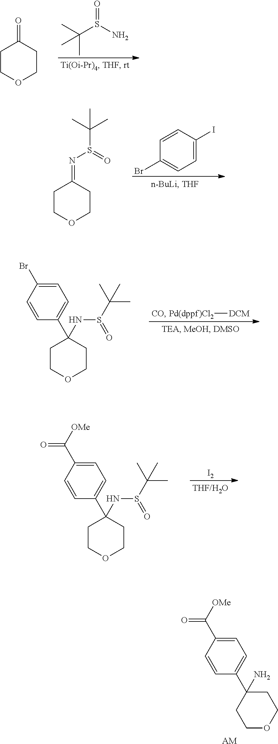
O=S(N)C(C)(C)C.C1COCCC1=O.C1=C(I)C=CC(Br)=C1.C1COCCC1=NS(C(C)(C)C)=O.[Pd(dppf)Cl2][DCM].C1=C(Br)C=CC(C2(NS(=O)C(C)(C)C)CCOCC2)=C1.[I2].C1=C(C(=O)[OMe])C=CC(C2(NS(=O)C(C)(C)C)CCOCC2)=C1.C1=C(C(=O)[OMe])C=CC(C2(N)CCOCC2)=C1.[AM]
